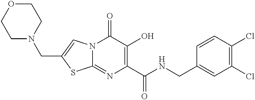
C12=NC(C(NCC3=CC(Cl)=C(Cl)C=C3)=O)=C(O)C(=O)N1C=C(CN1CCOCC1)S2
